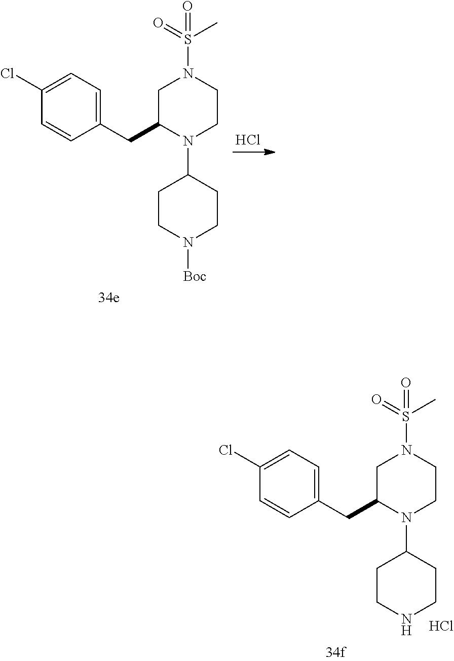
C1(CC2CN(S(=O)(C)=O)CCN2C2CCN([Boc])CC2)=CC=C(Cl)C=C1.Cl.C1(CC2CN(S(=O)(C)=O)CCN2C2CCNCC2)=CC=C(Cl)C=C1.Cl
